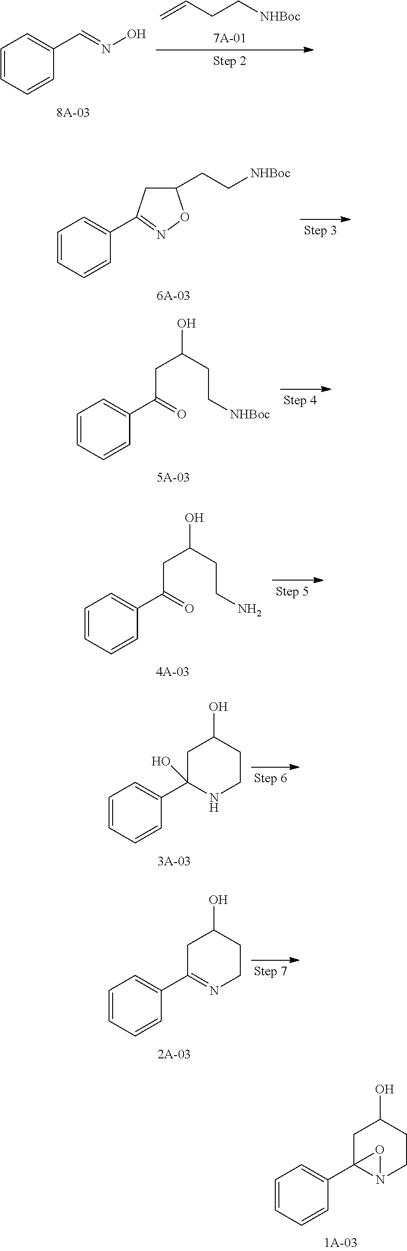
C1C2(C3=CC=CC=C3)N(CCC1O)O2.C=CCC[NHBoc].C1=CC=CC(C=NO)=C1.C1(CC[NHBoc])CC(C2=CC=CC=C2)=NO1.C(C(=O)C1=CC=CC=C1)C(CC[NHBoc])O.C(C(=O)C1=CC=CC=C1)C(CCN)O.C1C(C2=CC=CC=C2)(O)NCCC1O.C1C(C2=CC=CC=C2)=NCCC1O
